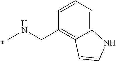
C1=CC(CNC)=C2C(=C1)NC=C2
